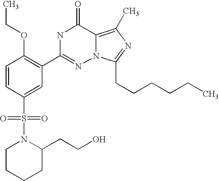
C1=CC(S(N2CCCCC2CCO)(=O)=O)=CC(C2=NN3C(=C(C)N=C3CCCCCC)C(=O)N2)=C1OCC
